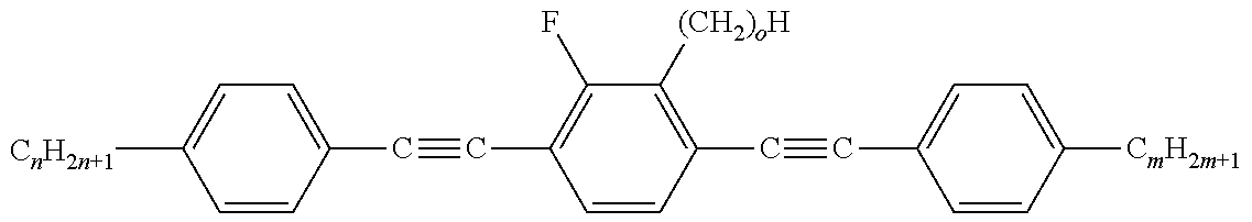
C1=CC(C#CC2=C(F)C([(CH2)oH])=C(C#CC3=CC=C([CmH2m+1])C=C3)C=C2)=CC=C1[CnH2n+1]
